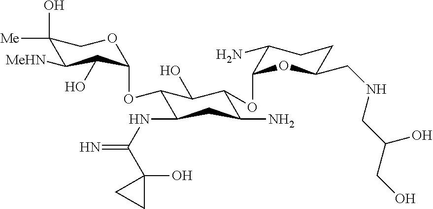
C1(O)([Me])C([MeHN])C(O)C(OC2C(NC(=N)C3(O)CC3)CC(N)C(OC3C(N)CCC(CNCC(CO)O)O3)C2O)OC1
